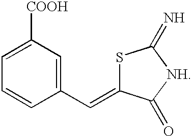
C1(C=C2SC(=N)[NH]C2=O)=CC([COOH])=CC=C1
